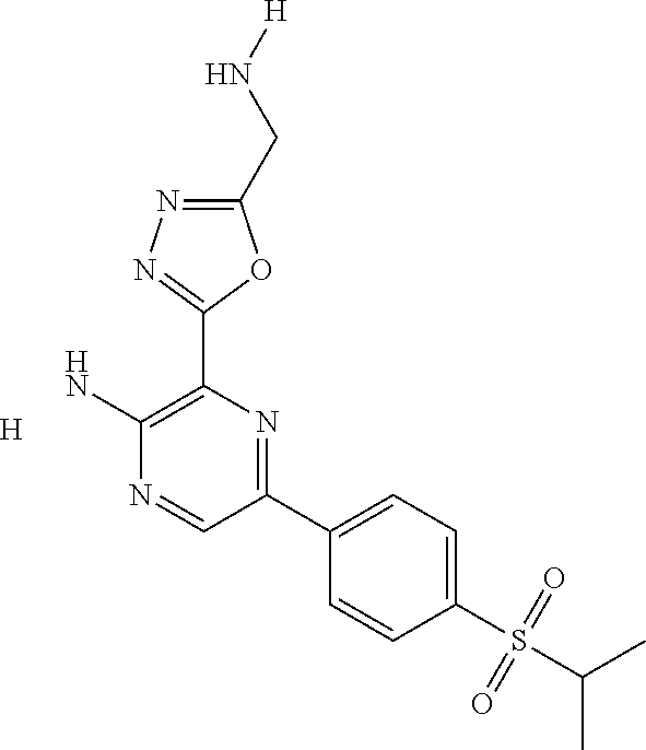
[H].C1(CN[H])=NN=C(C2=C(N)N=CC(C3=CC=C(S(C(C)C)(=O)=O)C=C3)=N2)O1
